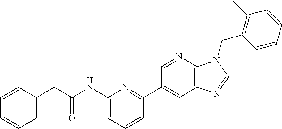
C1=CC(CC(NC2=CC=CC(C3=CC4=C(N=C3)N(CC3=C(C)C=CC=C3)C=N4)=N2)=O)=CC=C1
